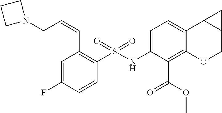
C(C1=C(S(NC2=CC=C3C(=C2C(OC)=O)OCC2C3C2)(=O)=O)C=CC(F)=C1)=CCN1CCC1
